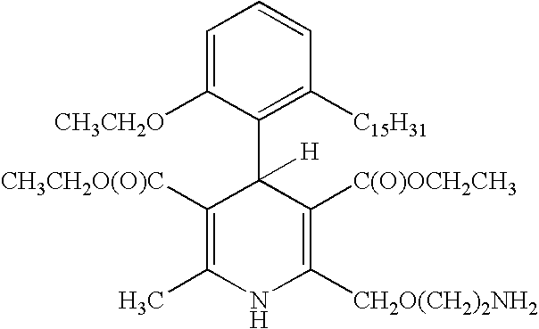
C1=C([CH3CH2O])C(C2([H])C([CH3CH2O(O)C])=C(C)NC([CH2O(CH2)2NH2])=C2[C(O)OCH2CH3])=C([C15H31])C=C1
